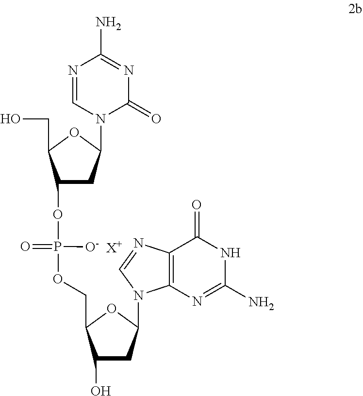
N1=CN(C2CC(OP(OCC3OC(N4C5=C(C(=O)NC(N)=N5)N=C4)CC3O)(=O)[O-])C(CO)O2)C(=O)N=C1N.[X+]
